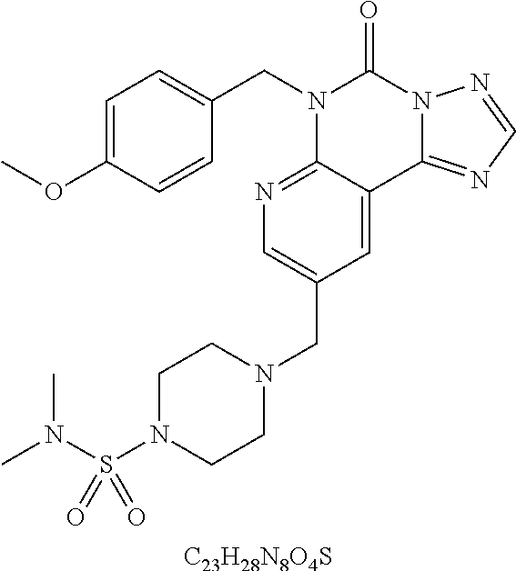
[C23H28N8O4S].C1=C(OC)C=CC(CN2C3=NC=C(CN4CCN(S(N(C)C)(=O)=O)CC4)C=C3C3=NC=NN3C2=O)=C1
